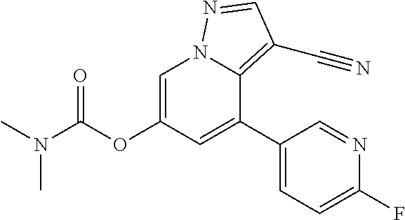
C1(C2=CC(OC(N(C)C)=O)=CN3C2=C(C#N)C=N3)=CC=C(F)N=C1
